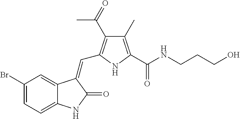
C1(Br)=CC=C2C(=C1)C(=CC1=C(C(=O)C)C(C)=C(C(NCCCO)=O)N1)C(=O)N2
